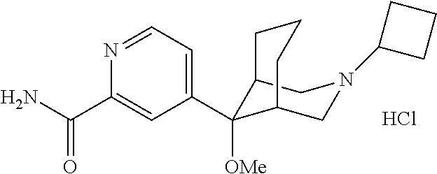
Cl.C12CN(C3CCC3)CC(CCC1)C2([OMe])C1=CC=NC(C(=O)N)=C1
